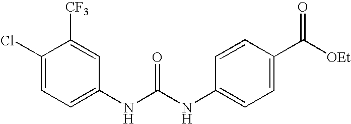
C1(NC(NC2=CC=C(C([OEt])=O)C=C2)=O)=CC=C(Cl)C([CF3])=C1
